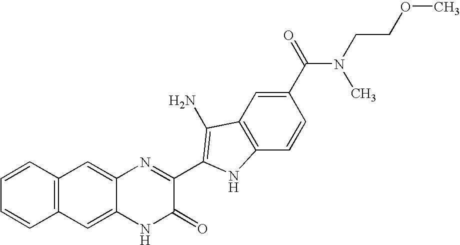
C1=C2C(=CC3=C1C=CC=C3)N=C(C1=C(N)C3=C(C=CC(C(=O)N(C)CCOC)=C3)N1)C(=O)N2
